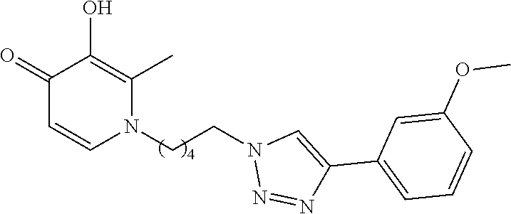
C1(=O)C=CN(CCN2N=NC(C3=CC=CC(OC)=C3)=C2)C(C)=C1O
